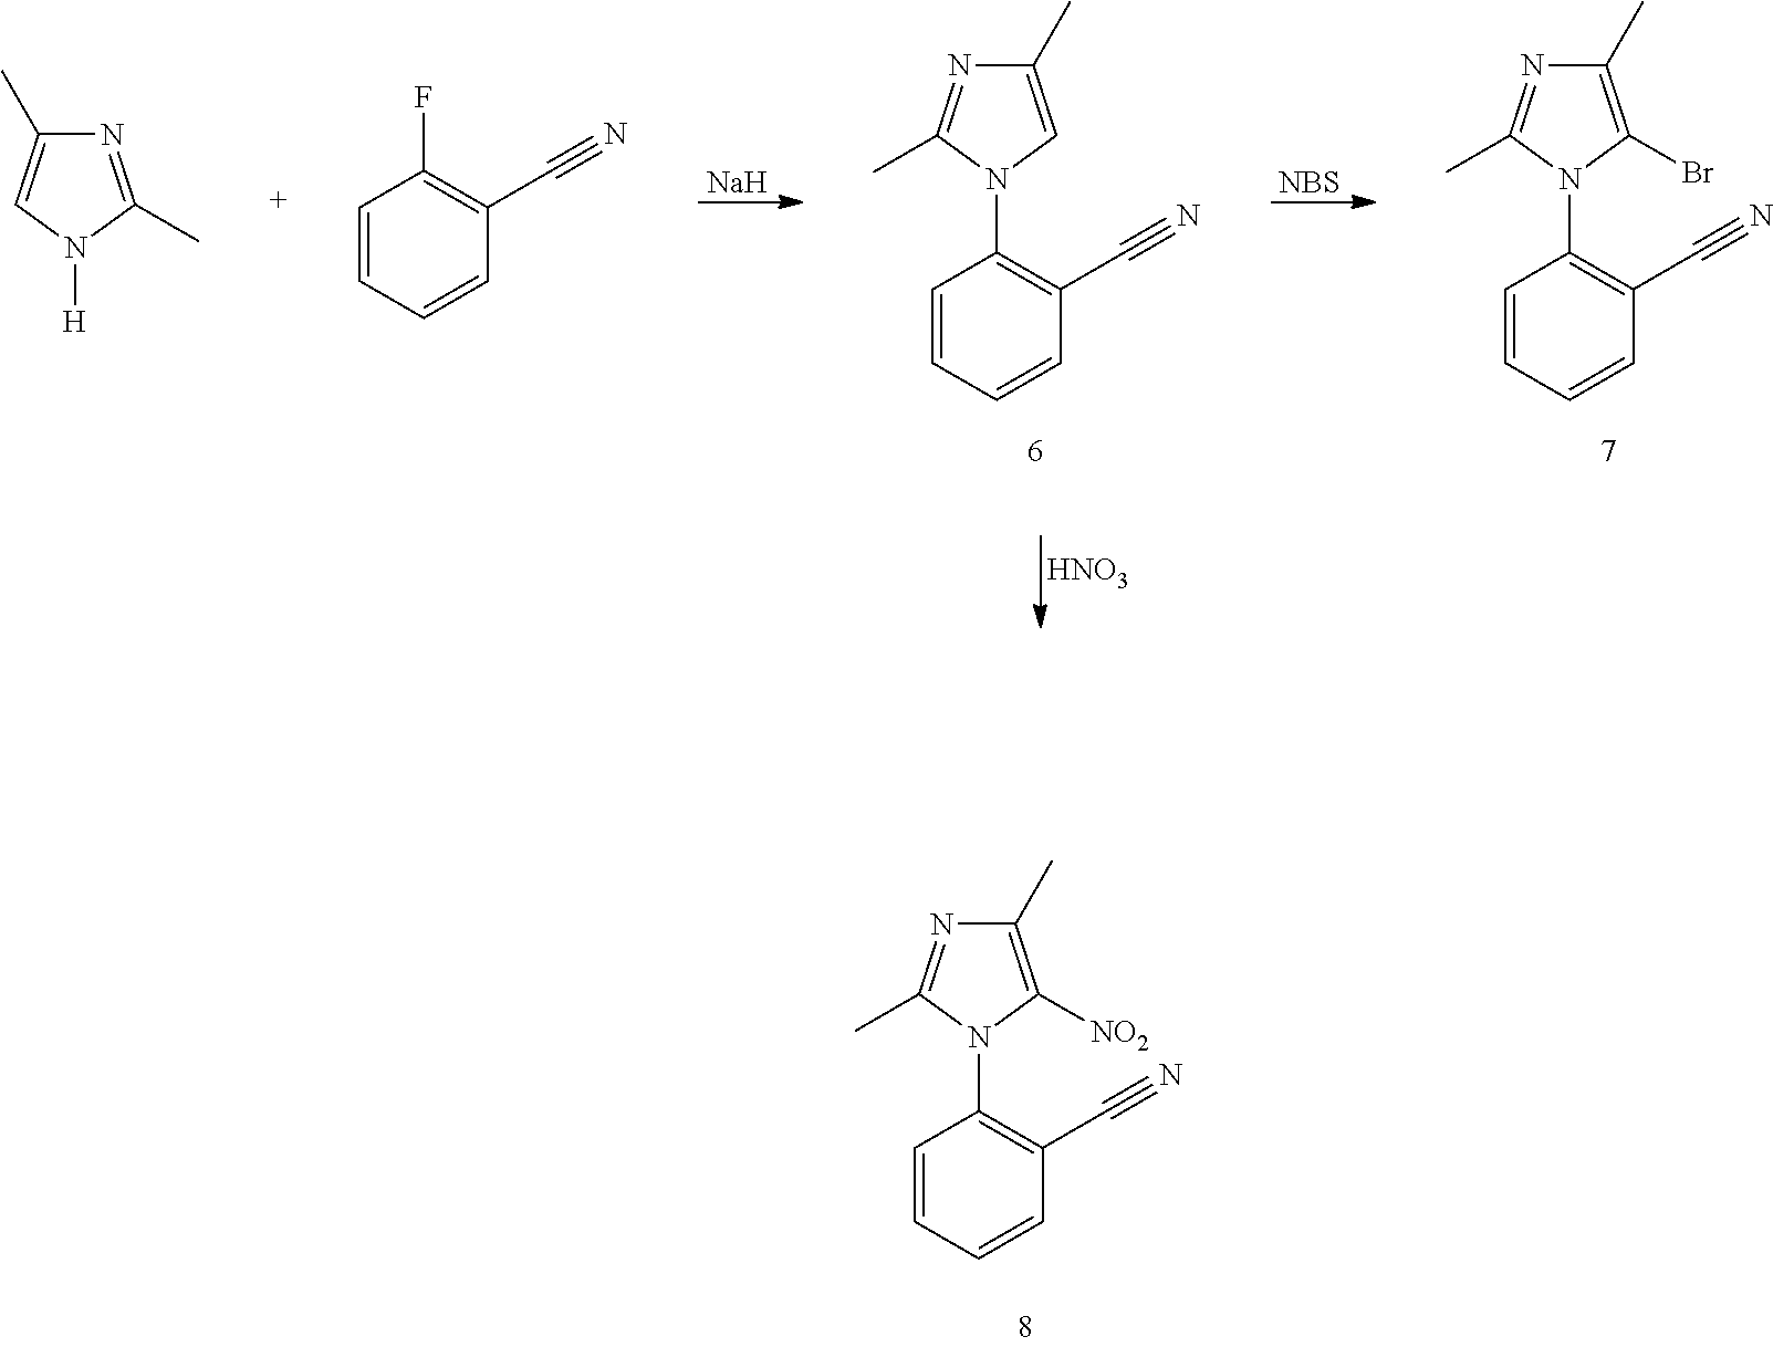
[Na].[NBS].C1=CC=CC(C#N)=C1N1C=C(C)N=C1C.C1=CC=CC(C#N)=C1N1C(Br)=C(C)N=C1C.[HNO3].N1=C(C)N([H])C=C1C.C1=CC=CC(C#N)=C1F.C1=CC=CC(C#N)=C1N1C([NO2])=C(C)N=C1C
